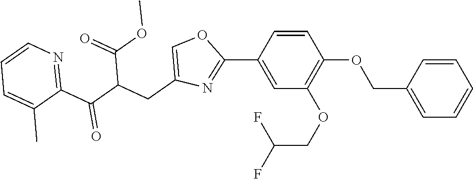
C1(C2=NC(CC(C(C3=NC=CC=C3C)=O)C(OC)=O)=CO2)=CC(OCC(F)F)=C(OCC2=CC=CC=C2)C=C1
